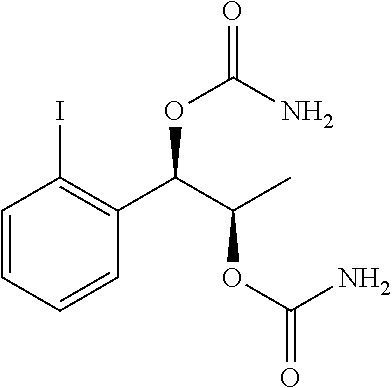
C1=CC=CC(C(C(C)OC(N)=O)OC(=O)N)=C1I
